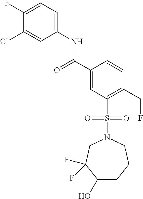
C(C1=CC(S(N2CCCC(O)C(F)(F)C2)(=O)=O)=C(CF)C=C1)(=O)NC1=CC=C(F)C(Cl)=C1
